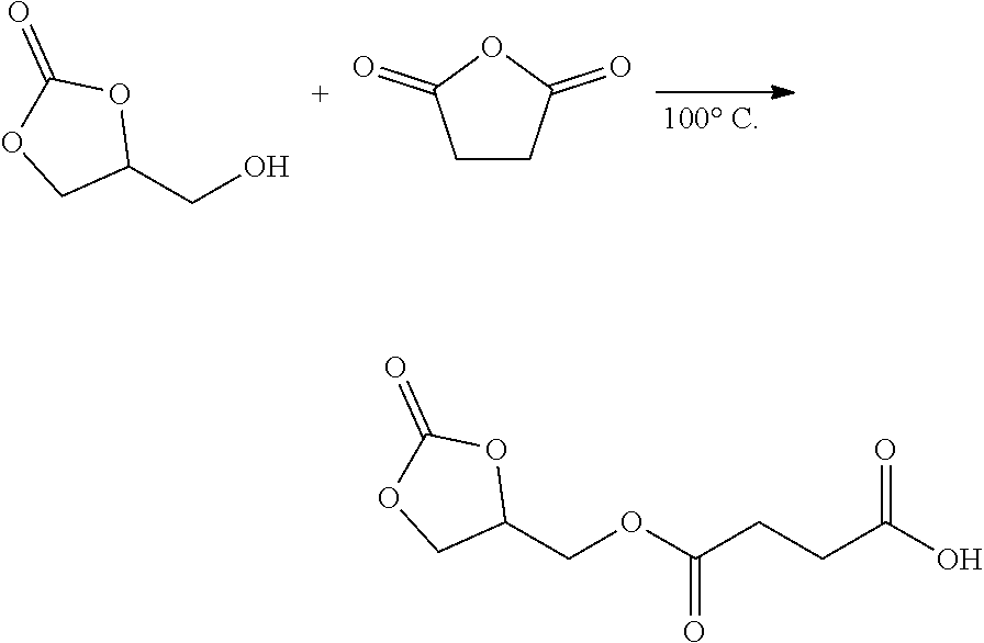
C1(CO)OC(=O)OC1.C1CC(=O)OC1=O.C1(COC(CCC(O)=O)=O)OC(=O)OC1
